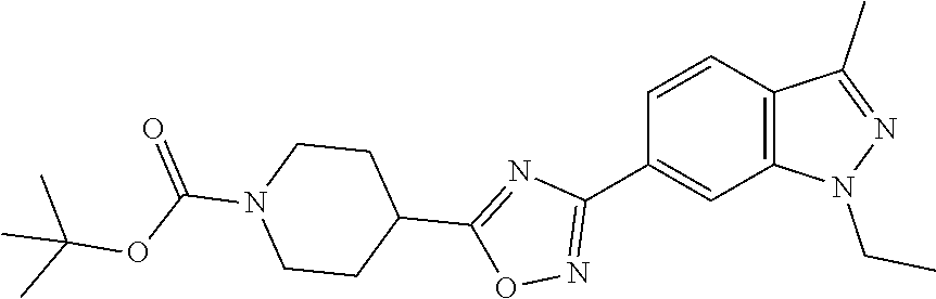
C1=CC(C2=NOC(C3CCN(C(OC(C)(C)C)=O)CC3)=N2)=CC2=C1C(C)=NN2CC
